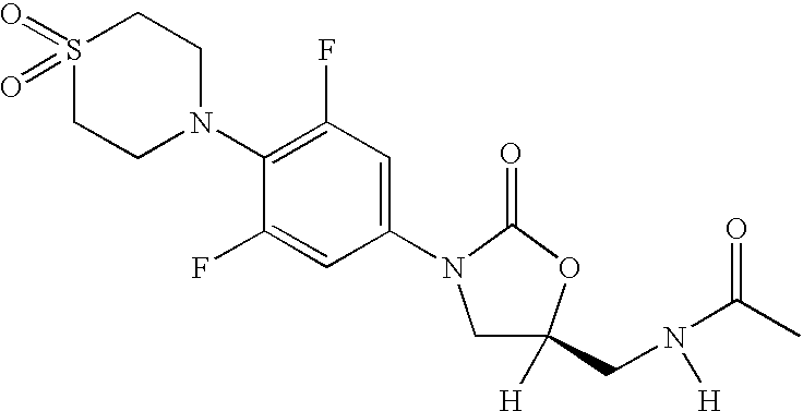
O=C1N(C2=CC(F)=C(N3CCS(=O)(=O)CC3)C(F)=C2)CC(CN(C(C)=O)[H])([H])O1
